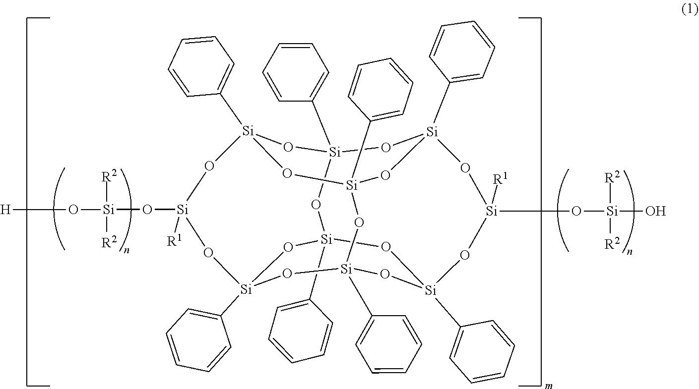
O1[Si]2(C3=CC=CC=C3)O[Si]3(C4=CC=CC=C4)O[Si]4(C5=CC=CC=C5)O[Si](O[Si]([R2])([R2])O[H])([R1])O[Si]5(C6=CC=CC=C6)O[Si](C6=CC=CC=C6)(O[Si]1(C1=CC=CC=C1)O4)O[Si](C1=CC=CC=C1)(O[Si](C1=CC=CC=C1)(O3)O5)O[Si](O[Si]([R2])([R2])O)([R1])O2
